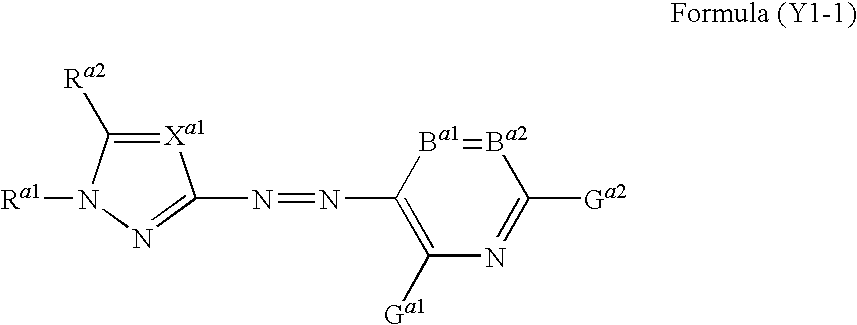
[Xa1]1=C([Ra2])N([Ra1])N=C1N=NC1=C([Ga1])N=C([Ga2])[Ba2]=[Ba1]1
